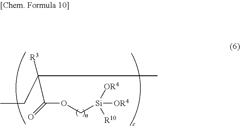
CCC(C)([R3])C(=O)OC[Si]([R10])([OR4])[OR4]
